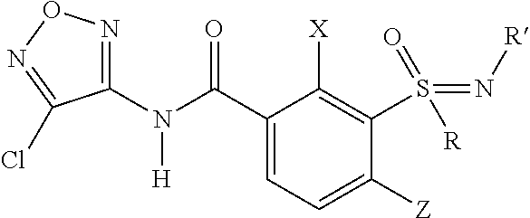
N(C(C1=CC=C([Z])C(S(=N[R])(=O)[R])=C1[X])=O)(C1=NON=C1Cl)[H]
